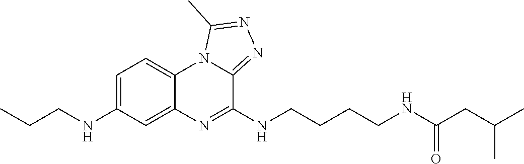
C1(NCCC)=CC=C2C(=C1)N=C(NCCCCNC(CC(C)C)=O)C1=NN=C(C)N21
